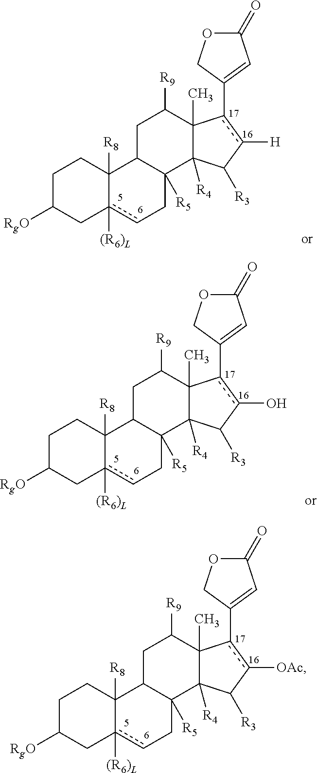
C1C([RgO])Cc2([(R6)L])cCC3([R5])C(C2([R8])C1)CC([R9])C1(C)C3([R4])C([R3])c([H])c1C1=CC(=O)OC1.C1C([RgO])Cc2([(R6)L])cCC3([R5])C(C2([R8])C1)CC([R9])C1(C)C3([R4])C([R3])c(O)c1C1=CC(=O)OC1.C1C([RgO])Cc2([(R6)L])cCC3([R5])C(C2([R8])C1)CC([R9])C1(C)C3([R4])C([R3])c([OAc])c1C1=CC(=O)OC1
